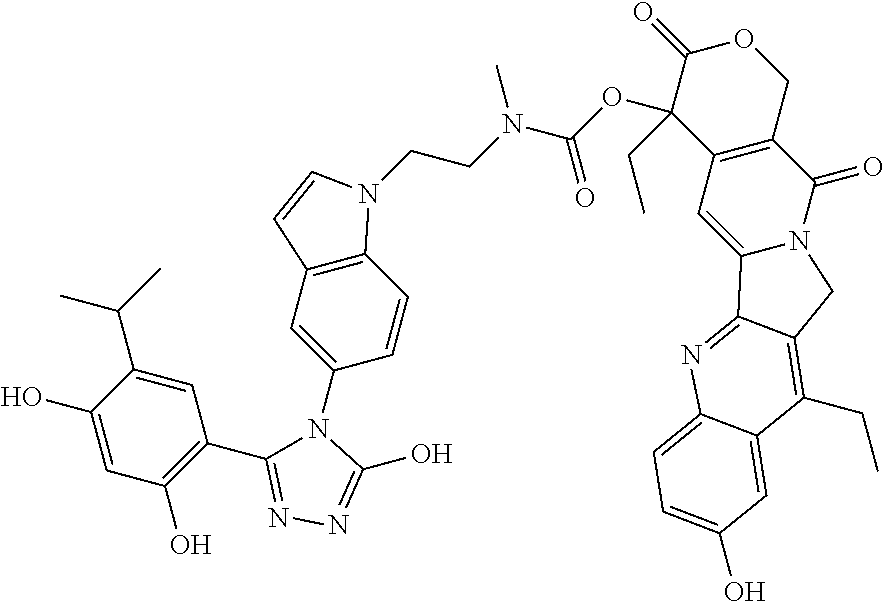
C1(O)=CC(O)=C(C2=NN=C(O)N2C2=CC3=C(C=C2)N(CCN(C(OC2(CC)C4=C(COC2=O)C(=O)N2C(=C4)C4=NC5=CC=C(O)C=C5C(CC)=C4C2)=O)C)C=C3)C=C1C(C)C
